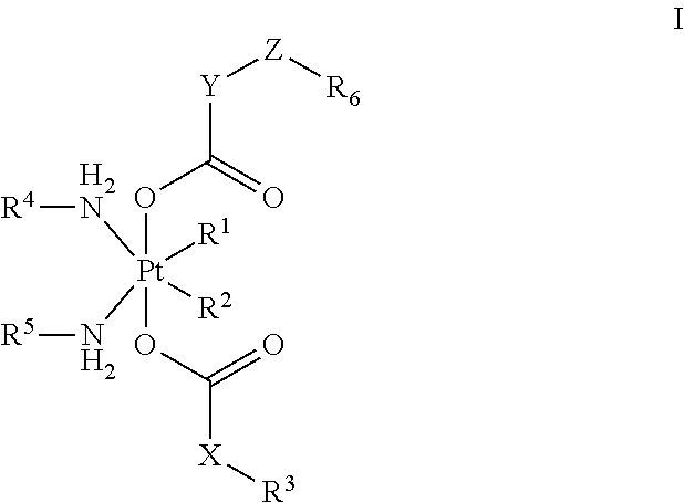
[Y](C(O[Pt](OC(=O)[X][R3])(N[R5])([H2N][R4])([R1])[R2])=O)[Z][R6]
